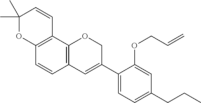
C1(C)(C)OC2=C(C=C1)C1=C(C=C2)C=C(C2=CC=C(CCC)C=C2OCC=C)CO1
